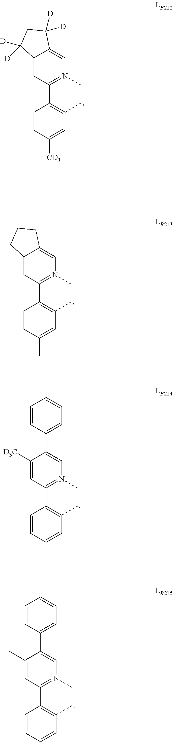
C12=CC(C3=C(C)C=C([CD3])C=C3)=N(C)C=C1C([D])([D])CC2([D])[D].C12=CC(C3=C(C)C=C(C)C=C3)=N(C)C=C1CCC2.C1([D3C])=CC(C2=C(C)C=CC=C2)=N(C)C=C1C1=CC=CC=C1.C1(C)=CC(C2=C(C)C=CC=C2)=N(C)C=C1C1=CC=CC=C1
